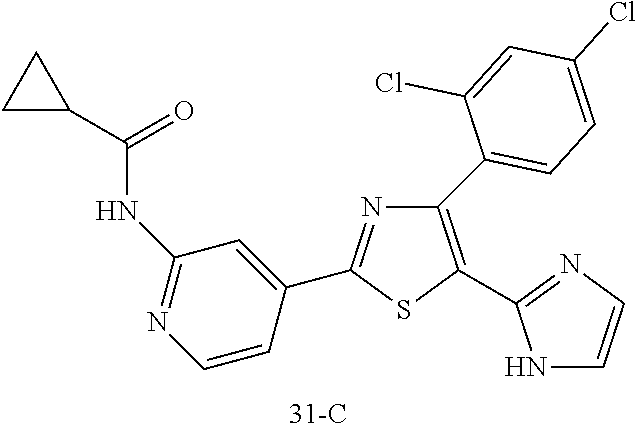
C1(C2=CC=C(Cl)C=C2Cl)=C(C2=NC=CN2)SC(C2=CC(NC(C3CC3)=O)=NC=C2)=N1
